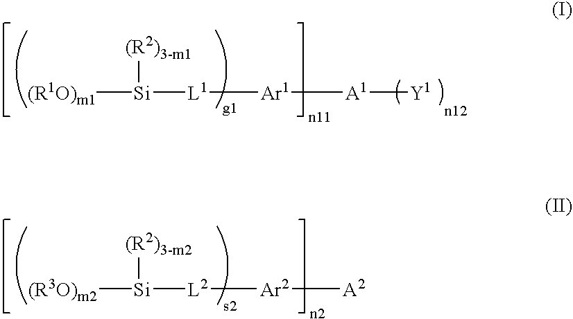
[(R1O)m1][Si]([(R2)3-m1])[L1][Ar1][A1][Y1].[(R3O)m2][Si]([(R2)3-m2])[L2][Ar2][A2]
